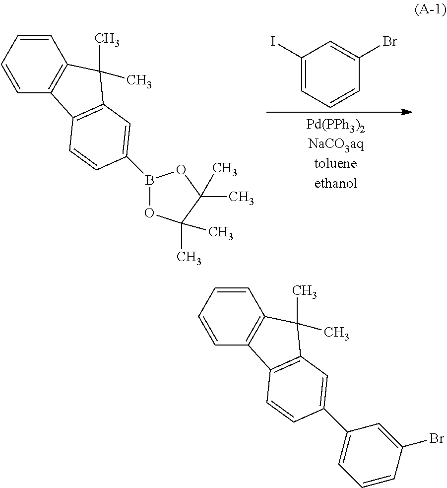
C1(I)=CC=CC(Br)=C1.C1=CC=CC2=C1C(C)(C)C1=C2C=CC(B2OC(C)(C)C(C)(C)O2)=C1.C1=CC=CC2=C1C(C)(C)C1=C2C=CC(C2=CC=CC(Br)=C2)=C1
